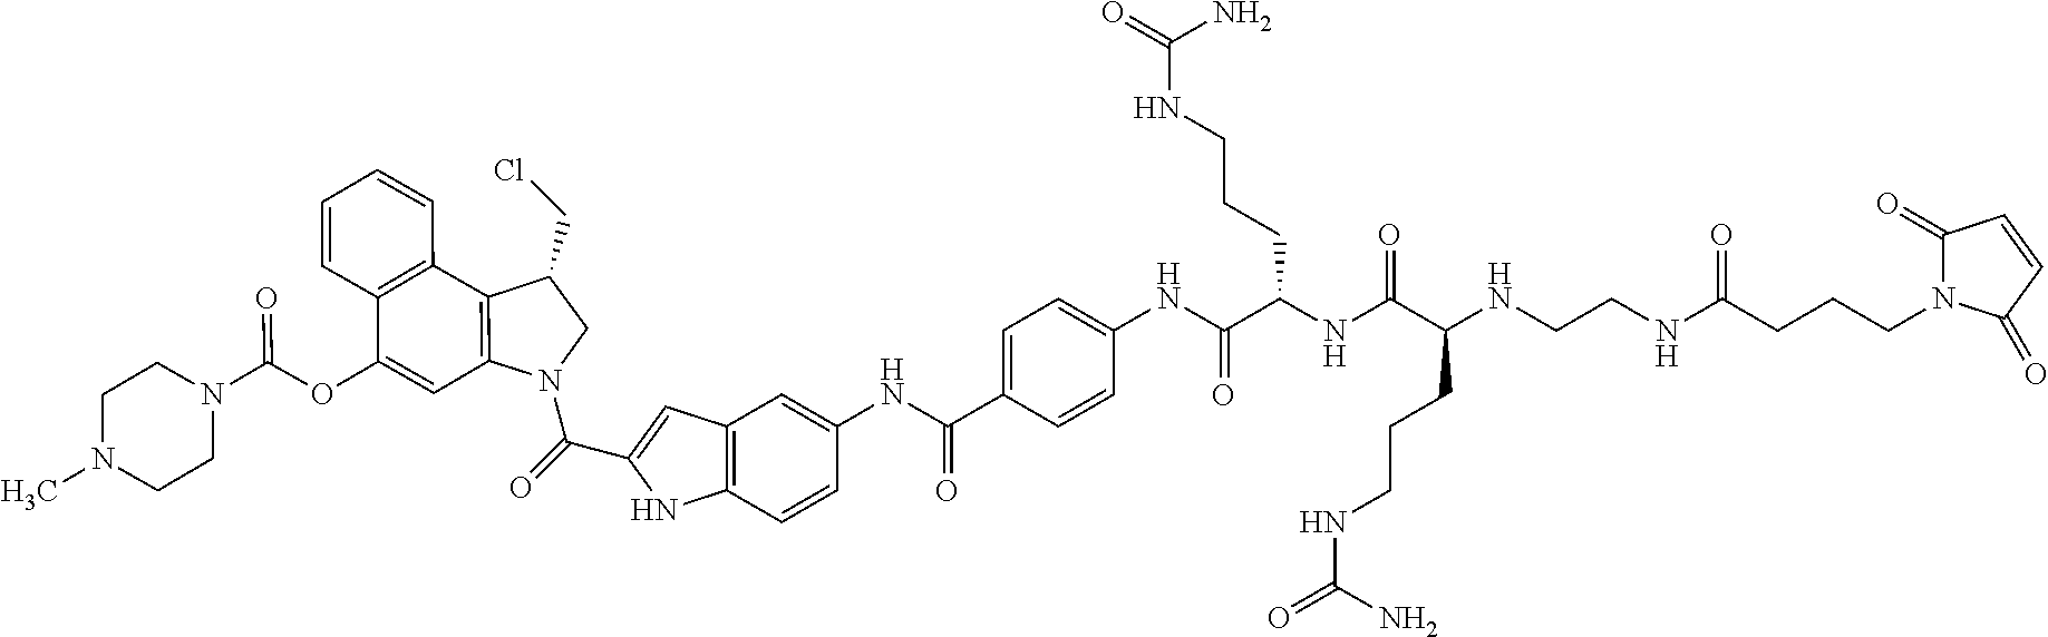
C12=C(C3=C(C(OC(=O)N4CCN(C)CC4)=C1)C=CC=C3)C(CCl)CN2C(=O)C1=CC2=C(C=CC(NC(C3=CC=C(NC(C(NC(C(NCCNC(CCCN4C(=O)C=CC4=O)=O)CCCNC(=O)N)=O)CCCNC(=O)N)=O)C=C3)=O)=C2)N1
